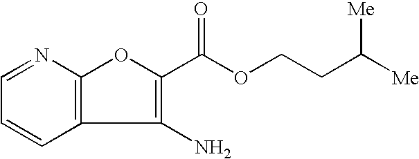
C1=CC=NC2=C1C(N)=C(C(OCCC([Me])[Me])=O)O2
